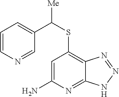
C1=C(N)N=C2C(=C1SC(C1=CC=CN=C1)[Me])N=NN2
